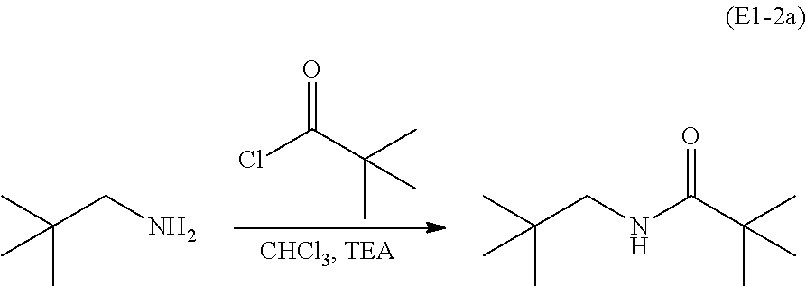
ClC(C(C)(C)C)=O.CC(CN)(C)C.CC(CNC(C(C)(C)C)=O)(C)C
